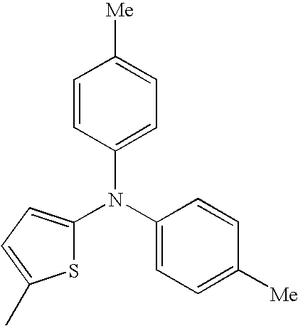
C1=CC(N(C2=CC=C([Me])C=C2)C2=CC=C(C)S2)=CC=C1[Me]
